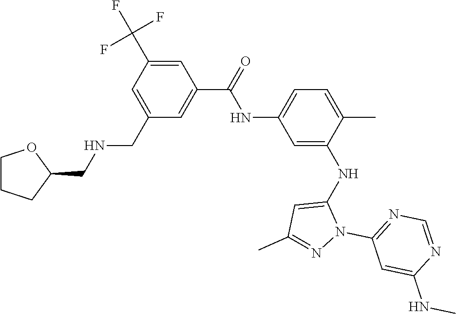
C1=C(CNCC2OCCC2)C=C(C(=O)NC2=CC=C(C)C(NC3=CC(C)=NN3C3=NC=NC(NC)=C3)=C2)C=C1C(F)(F)F
